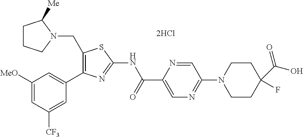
C1(CN2C([Me])CCC2)=C(C2=CC([MeO])=CC([CF3])=C2)N=C(NC(C2=CN=C(N3CCC(C(O)=O)(F)CC3)C=N2)=O)S1
